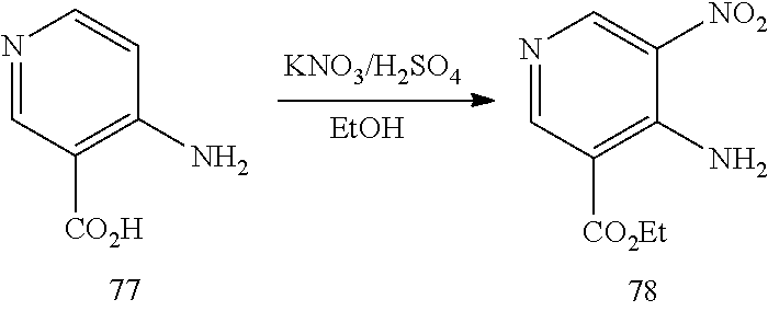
N1=CC([CO2Et])=C(N)C([NO2])=C1.N1=CC([CO2H])=C(N)C=C1.[EtOH]
